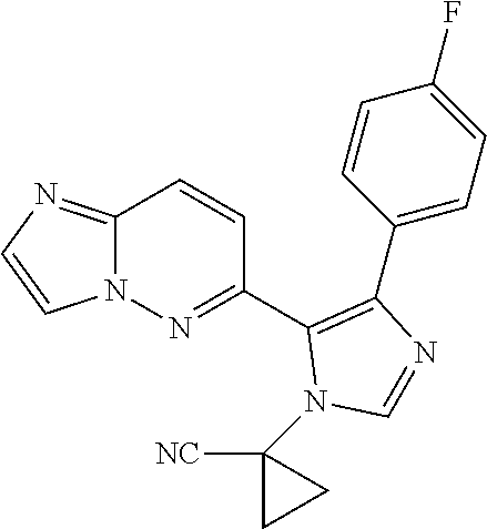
C1(C2=NN3C(=NC=C3)C=C2)=C(C2=CC=C(F)C=C2)N=CN1C1([NC])CC1
